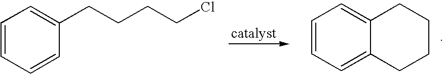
C1=CC=CC(CCCCCl)=C1.C1=CC=C2C(=C1)CCCC2
